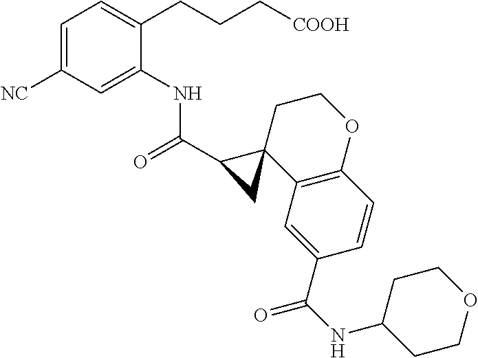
C1=C([NC])C=C(NC(=O)C2C3(C4=C(C=CC(C(=O)NC5CCOCC5)=C4)OCC3)C2)C(CCC[COOH])=C1
